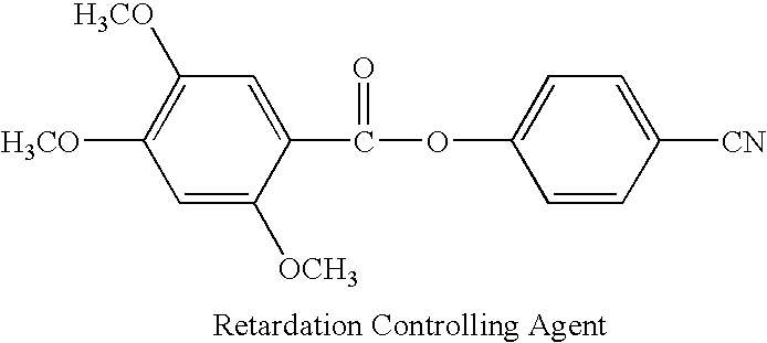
C1=C([OCH3])C(C(=O)OC2=CC=C([CN])C=C2)=CC([H3CO])=C1[H3CO]
